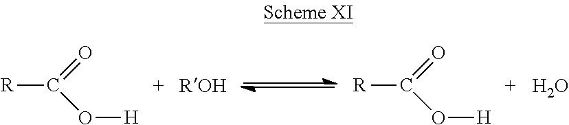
[R]C(=O)O[H].[R]C(=O)O[H].O
